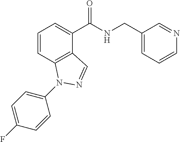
C1=CC2=C(C(C(NCC3=CC=CN=C3)=O)=C1)C=NN2C1=CC=C(F)C=C1
